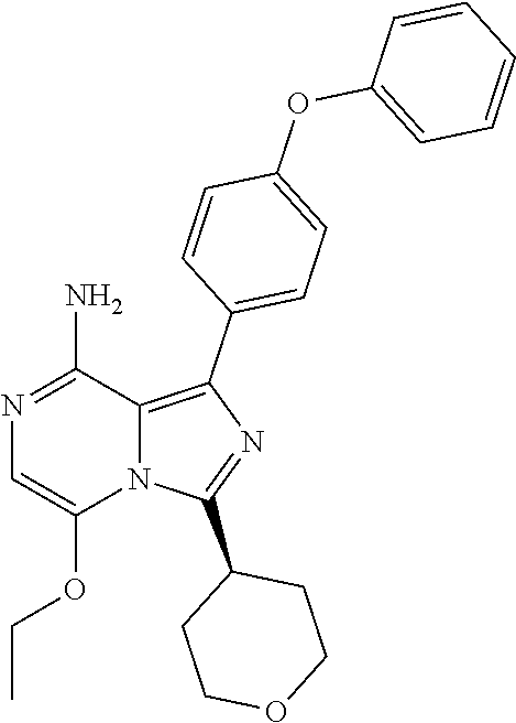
N12C(=C(C3=CC=C(OC4=CC=CC=C4)C=C3)N=C1C1CCOCC1)C(N)=NC=C2OCC
